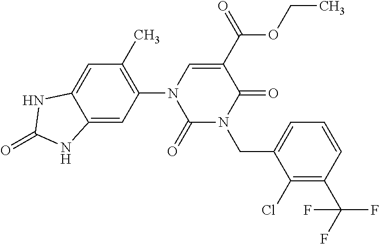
C1(=O)N(CC2=CC=CC(C(F)(F)F)=C2Cl)C(=O)C(C(OCC)=O)=CN1C1=C(C)C=C2C(=C1)NC(=O)N2
